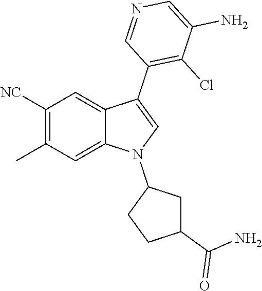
C1([NC])=C(C)C=C2C(=C1)C(C1=C(Cl)C(N)=CN=C1)=CN2C1CCC(C(N)=O)C1
